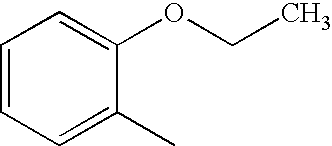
C1=CC=C(C)C(OCC)=C1
